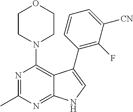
N1(C2=C3C(=NC(C)=N2)NC=C3C2=C(F)C([CN])=CC=C2)CCOCC1
